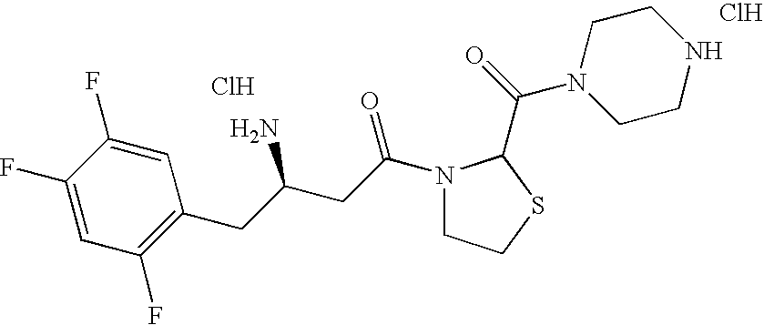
Cl.Cl.C1(F)=CC(F)=C(CC(CC(=O)N2CCSC2C(=O)N2CCNCC2)N)C=C1F
